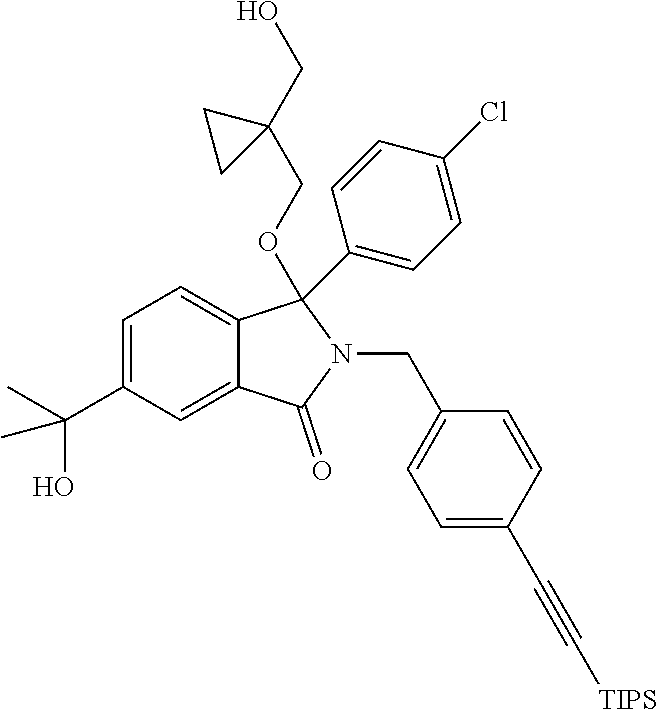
C1=C(C(O)(C)C)C=C2C(=C1)C(OCC1(CO)CC1)(C1=CC=C(Cl)C=C1)N(CC1=CC=C(C#C[TIPS])C=C1)C2=O
